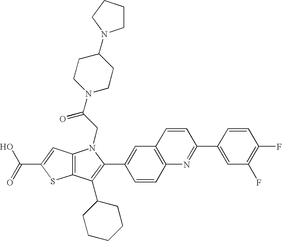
C(C1=CC2=C(S1)C(C1CCCCC1)=C(C1=CC3=C(C=C1)N=C(C1=CC(F)=C(F)C=C1)C=C3)N2CC(N1CCC(N2CCCC2)CC1)=O)(=O)O
